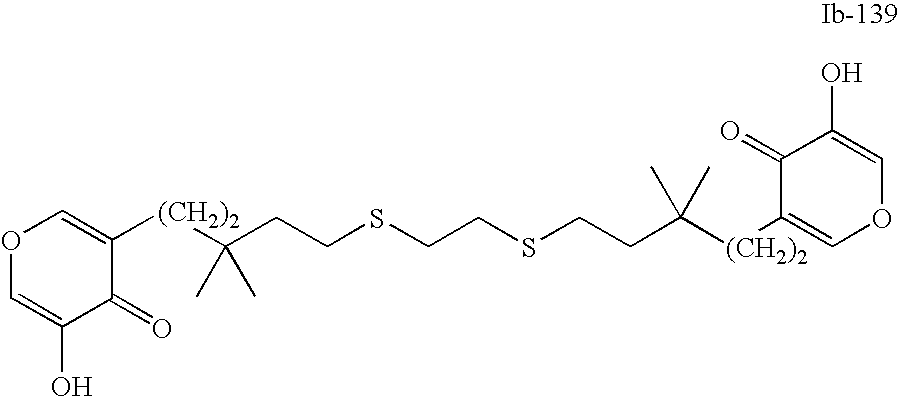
[(CH2)2](C(C)(C)CCSCCSCCC([(CH2)2]C1=COC=C(O)C1=O)(C)C)C1=COC=C(O)C1=O
